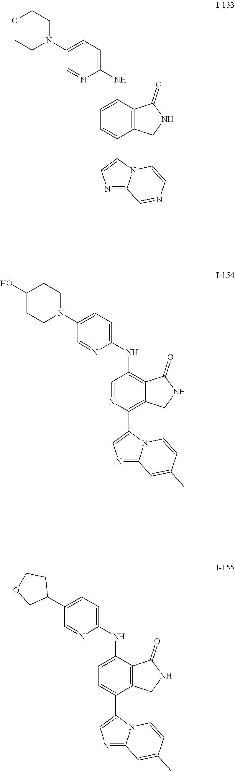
O1CCN(C2=CC=C(NC3=CC=C(C4=CN=C5N4C=CN=C5)C4=C3C(=O)NC4)N=C2)CC1.C1(O)CCN(C2=CC=C(NC3=C4C(=O)NCC4=C(C4=CN=C5N4C=CC(C)=C5)N=C3)N=C2)CC1.C1(C2=CC=C(NC3=CC=C(C4=CN=C5N4C=CC(C)=C5)C4=C3C(=O)NC4)N=C2)CCOC1
